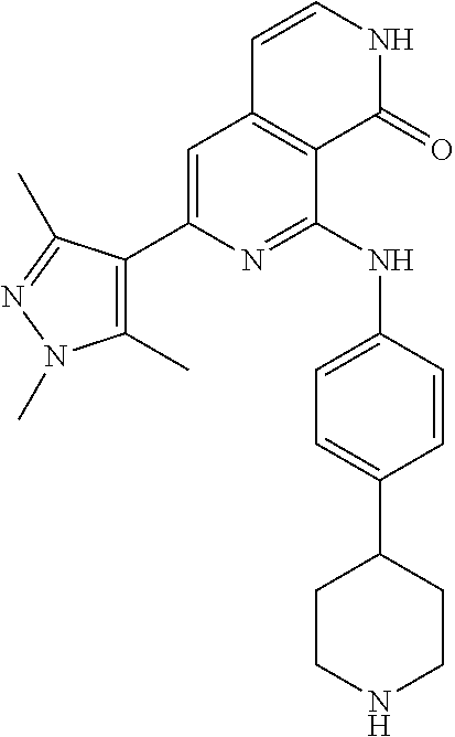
C1=C(C2=C(C)N(C)N=C2C)N=C(NC2=CC=C(C3CCNCC3)C=C2)C2=C1C=CNC2=O
